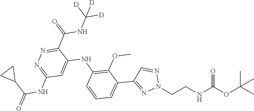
CC(OC(NCCN1N=CC(C2=CC=CC(NC3=CC(NC(C4CC4)=O)=NN=C3C(NC([D])([D])[D])=O)=C2OC)=N1)=O)(C)C
